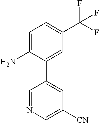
C1=C(N)C(C2=CC([CN])=CN=C2)=CC(C(F)(F)F)=C1
